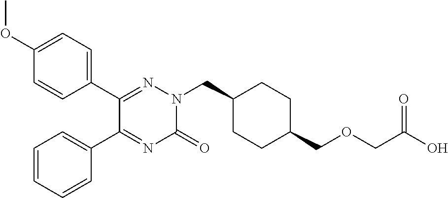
C1(C2=NN(CC3CCC(COCC(O)=O)CC3)C(=O)N=C2C2=CC=CC=C2)=CC=C(OC)C=C1
